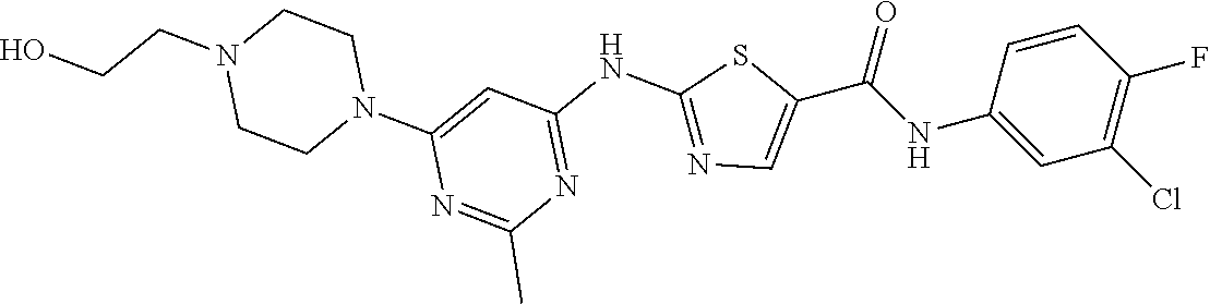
C1=CC(NC(C2=CN=C(NC3=NC(C)=NC(N4CCN(CCO)CC4)=C3)S2)=O)=CC(Cl)=C1F
